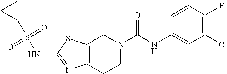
C12=C(CCN(C(NC3=CC(Cl)=C(F)C=C3)=O)C1)N=C(NS(=O)(=O)C1CC1)S2
